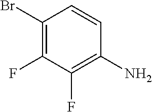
C1(Br)=C(F)C(F)=C(N)C=C1
